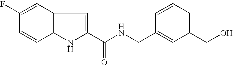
C1(C(NCC2=CC(CO)=CC=C2)=O)=CC2=C(N1)C=CC(F)=C2
